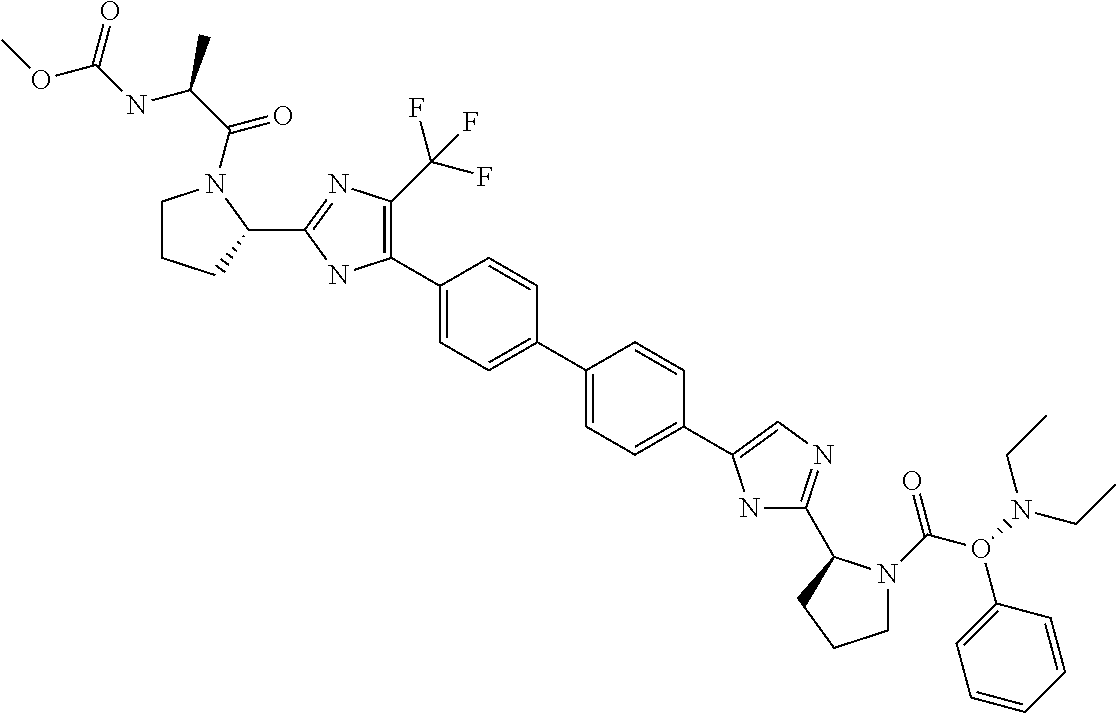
C1CCC(C2=NC(C(F)(F)F)=C(C3=CC=C(C4=CC=C(C5=CN=C(C6N(C(O(N(CC)CC)C7=CC=CC=C7)=O)CCC6)N5)C=C4)C=C3)N2)N1C(C(NC(OC)=O)C)=O
